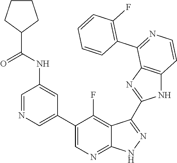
C1=NC=C(C2=CN=C3C(=C2F)C(C2=NC4=C(N2)C=CN=C4C2=C(F)C=CC=C2)=N[N H]3)C=C1NC(C1CCCC1)=O
